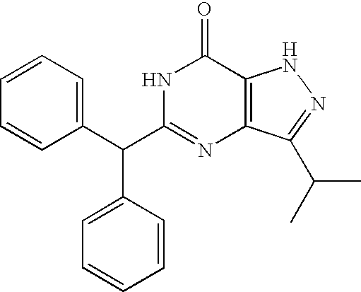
C1=C(C(C2=NC3=C(C(=O)N2)NN=C3C(C)C)C2=CC=CC=C2)C=CC=C1
